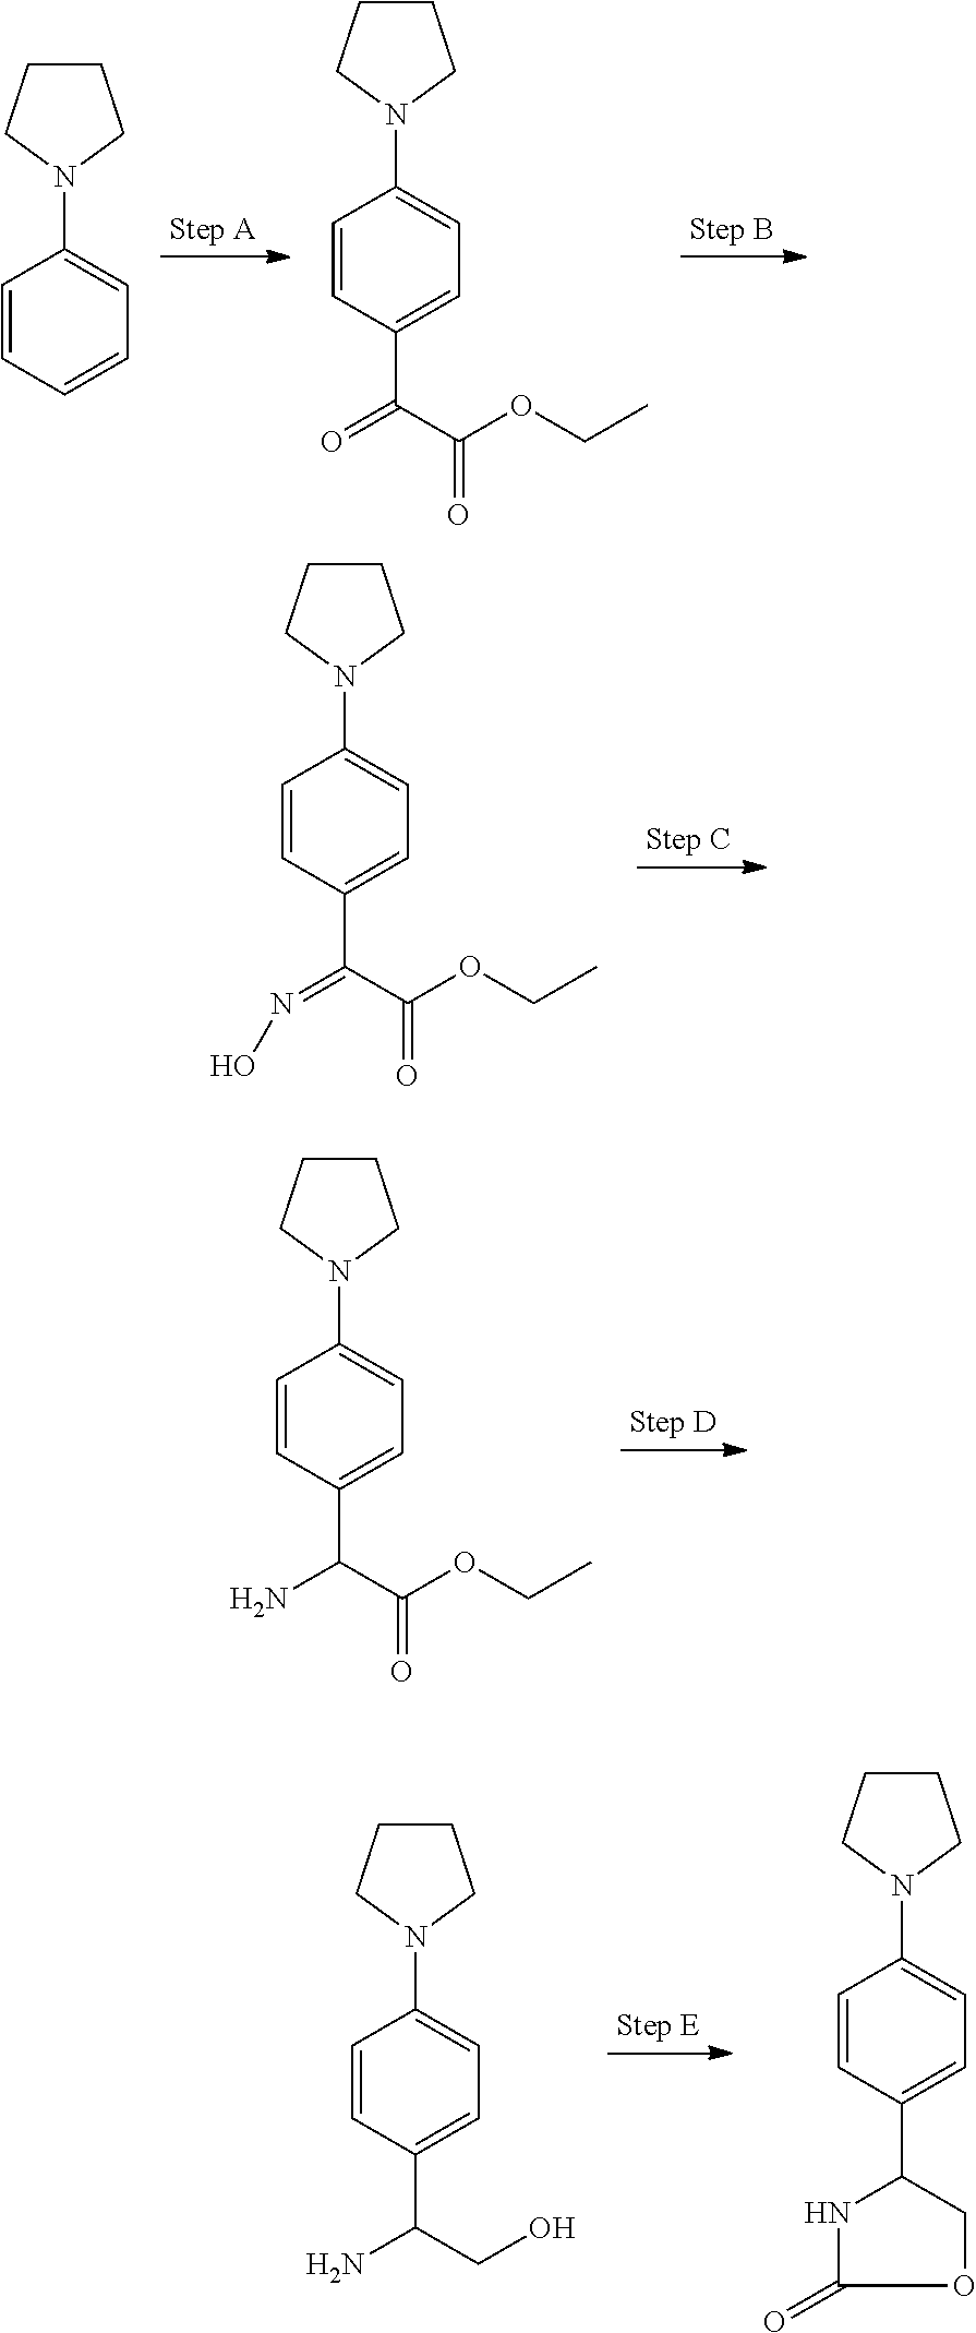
C1=CC=CC=C1N1CCCC1.C1=CC(C(C(OCC)=O)=O)=CC=C1N1CCCC1.C1=CC(C(C(OCC)=O)=NO)=CC=C1N1CCCC1.C1=CC(C(C(OCC)=O)N)=CC=C1N1CCCC1.C1=CC(C(CO)N)=CC=C1N1CCCC1.C1=CC(C2COC(=O)N2)=CC=C1N1CCCC1
